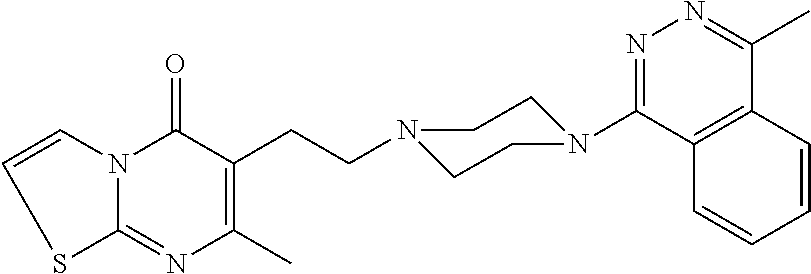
C12=C(C(N3CCN(CCC4=C(C)N=C5N(C4=O)C=CS5)CC3)=NN=C1C)C=CC=C2
